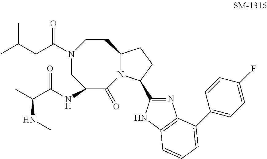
C1(NC(C(C)NC)=O)C(=O)N2C(CCN(C(CC(C)C)=O)C1)CCC2C1=NC2=C(N1)C=CC=C2C1=CC=C(F)C=C1
